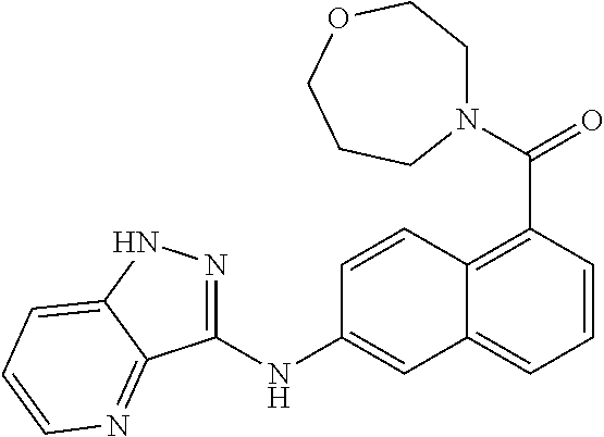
N1(C(=O)C2=C3C(=CC=C2)C=C(NC2=NNC4=CC=CN=C24)C=C3)CCOCCC1
